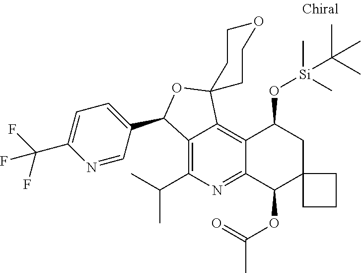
C12=C(C(C)C)N=C3C(=C1C1(OC2C2=CC=C(C(F)(F)F)N=C2)CCOCC1)C(O[Si](C)(C)C(C)(C)C)CC1(C3OC(=O)C)CCC1
